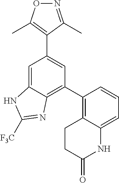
C1=C2C(=C(C3=C4C(=CC=C3)NC(=O)CC4)C=C1C1=C(C)ON=C1C)N=C([F3C])N2
